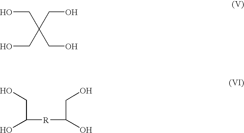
OCC(CO)(CO)CO.C([R]C(CO)O)(CO)O
